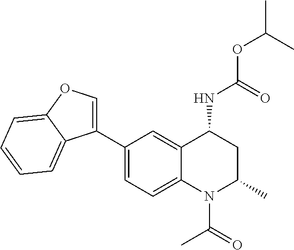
C(OC(C)C)(NC1CC(C)N(C(C)=O)C2=CC=C(C3=COC4=CC=CC=C34)C=C12)=O
